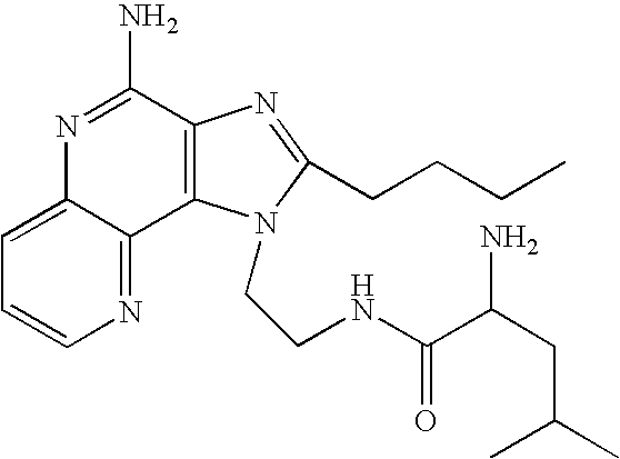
C1=C2C(=NC=C1)C1=C(C(N)=N2)N=C(CCCC)N1CCNC(C(CC(C)C)N)=O
